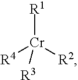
[R1][Cr]([R2])([R4])[R3]
